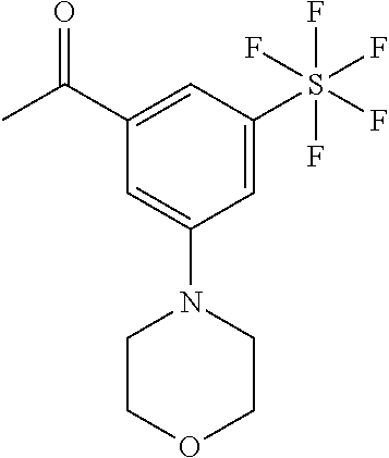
C1(C(C)=O)=CC(S(F)(F)(F)(F)F)=CC(N2CCOCC2)=C1
